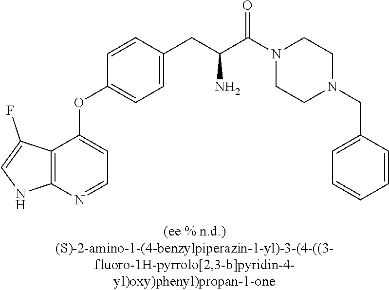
C1=CC(CC(C(N2CCN(CC3=CC=CC=C3)CC2)=O)N)=CC=C1OC1=CC=NC2=C1C(F)=CN2
